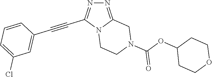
N12CCN(C(OC3CCOCC3)=O)CC1=NN=C2C#CC1=CC(Cl)=CC=C1
